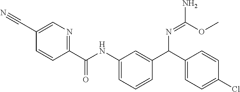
C1=C(C#N)C=CC(C(NC2=CC=CC(C(C3=CC=C(Cl)C=C3)N=C(OC)N)=C2)=O)=N1
